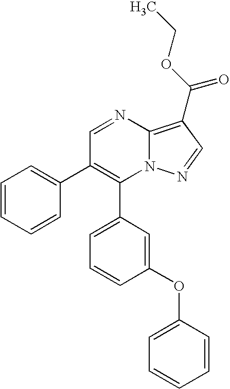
C1(C2=CC=CC(OC3=CC=CC=C3)=C2)=C(C2=CC=CC=C2)C=NC2=C(C(OCC)=O)C=NN12
